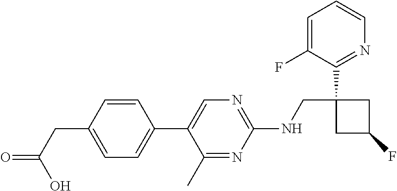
C1(NCC2(C3=NC=CC=C3F)CC(F)C2)=NC=C(C2=CC=C(CC(=O)O)C=C2)C(C)=N1
